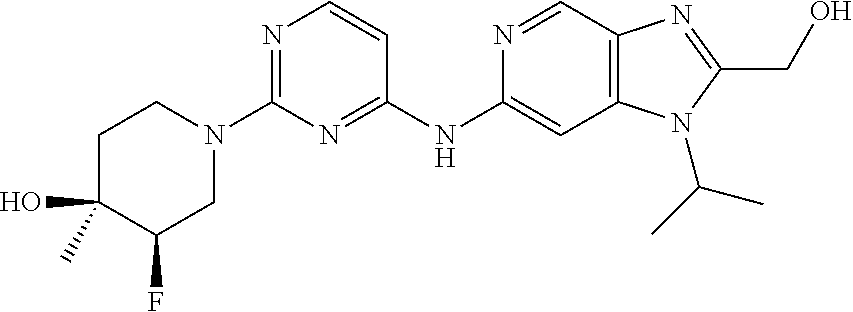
N1=C(N2CCC(O)(C)C(F)C2)N=C(NC2=CC3=C(C=N2)N=C(CO)N3C(C)C)C=C1
